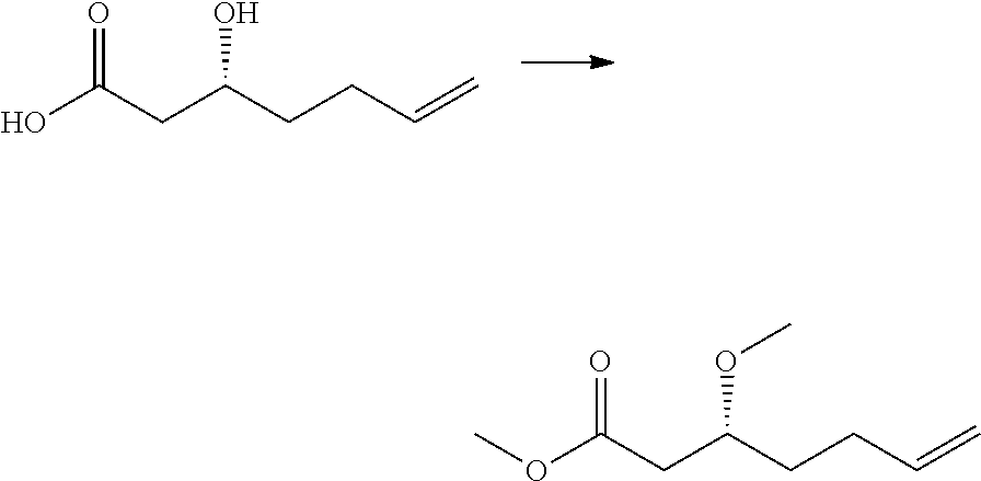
OC(CC(CCC=C)O)=O.O(C(CC(CCC=C)OC)=O)C
